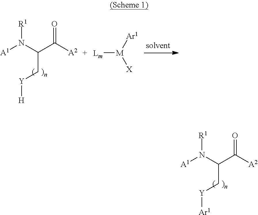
[R1]N(C(C([A2])=O)C[Y][H])[A1].[Lm][M]([Ar1])[X].[R1]N(C(C([A2])=O)C[Y][Ar1])[A1]
